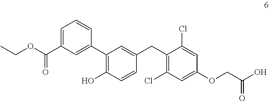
C1=C(C(OCC)=O)C=C(C2=C(O)C=CC(CC3=C(Cl)C=C(OCC(O)=O)C=C3Cl)=C2)C=C1
